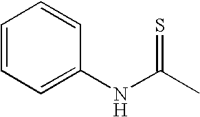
C1(NC(=S)C)=CC=CC=C1
